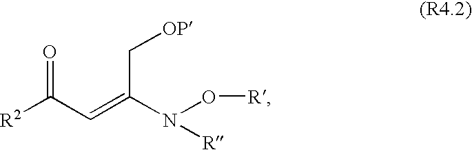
[R2]C(C=C(N(O[R])[R])C[OP])=O
